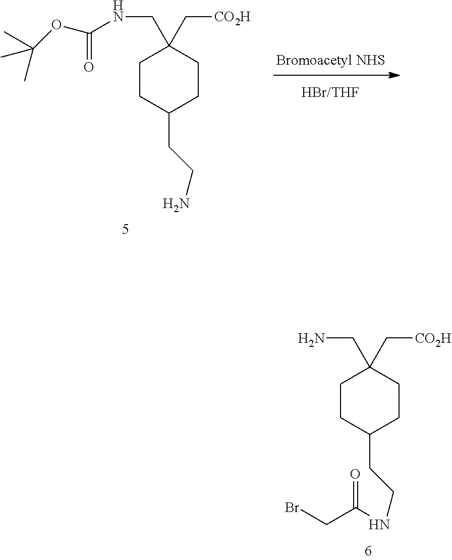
C1CC(CCN)CCC1(C[CO2H])CNC(=O)OC(C)(C)C.[Bromoacetyl NHS].C1CC(CCNC(CBr)=O)CCC1(C[CO2H])CN
